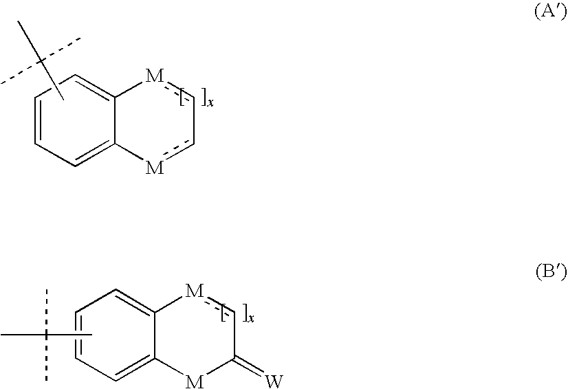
C1=C2C(=CC=C1)[M]cC(=[W])[M]2.CC(C)(C)C.CC(C)(C)C.C1=CC=C2C(=C1)[M]c-c[M]2
